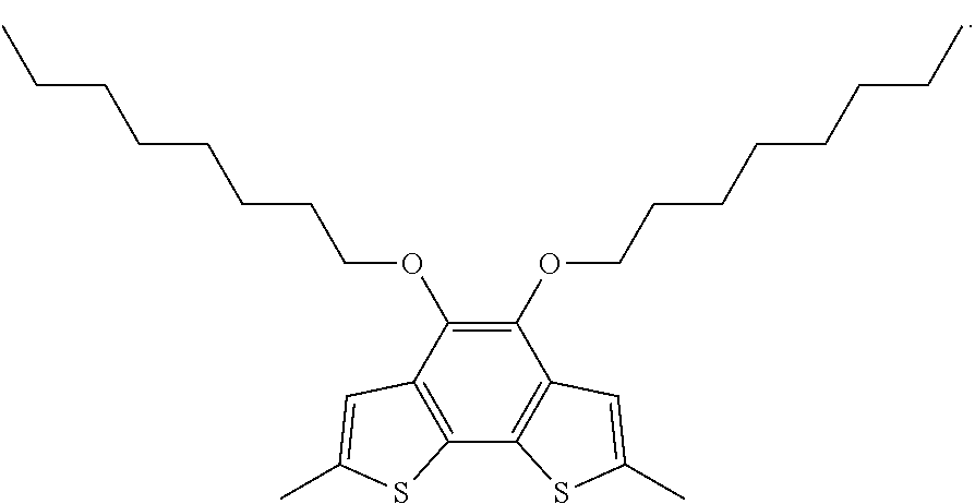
C12=C(C(OCCCCCCCC)=C(OCCCCCCCC)C3=C1SC(C)=C3)C=C(C)S2
